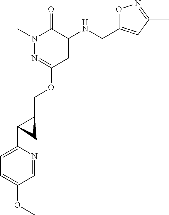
N1(C)N=C(OCC2CC2C2=CC=C(OC)C=N2)C=C(NCC2=CC(C)=NO2)C1=O
